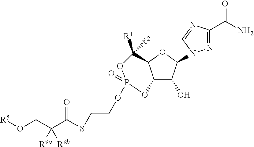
N1=C(C(N)=O)N=CN1C1C(O)C2C(O1)C([R1])([R2])OP(OCCSC(C(CO[R5])([R9a])[R9b])=O)(=O)O2
